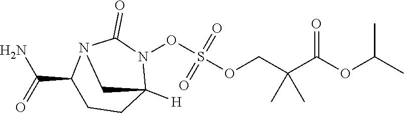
C(OC(C(COS(ON1C2([H])CCC(C(=O)N)N(C1=O)C2)(=O)=O)(C)C)=O)(C)C
